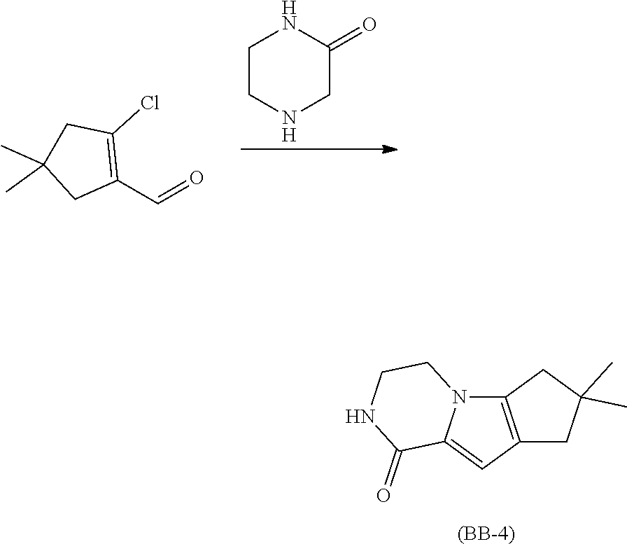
C1CNCC(=O)N1.C1(C=O)=C(Cl)CC(C)(C)C1.C1=C2C(=O)NCCN2C2=C1CC(C)(C)C2.[(BB-4)]
